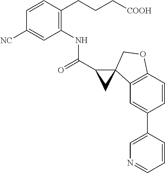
C1(C(=O)NC2=C(CCC[COOH])C=CC([NC])=C2)CC12C1=C(C=CC(C3=CN=CC=C3)=C1)OC2
